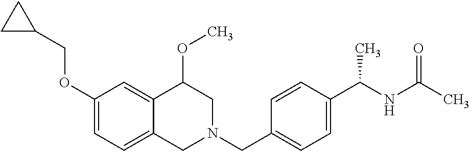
C1(OCC2CC2)=CC=C2C(=C1)C(OC)CN(CC1=CC=C(C(NC(C)=O)C)C=C1)C2
